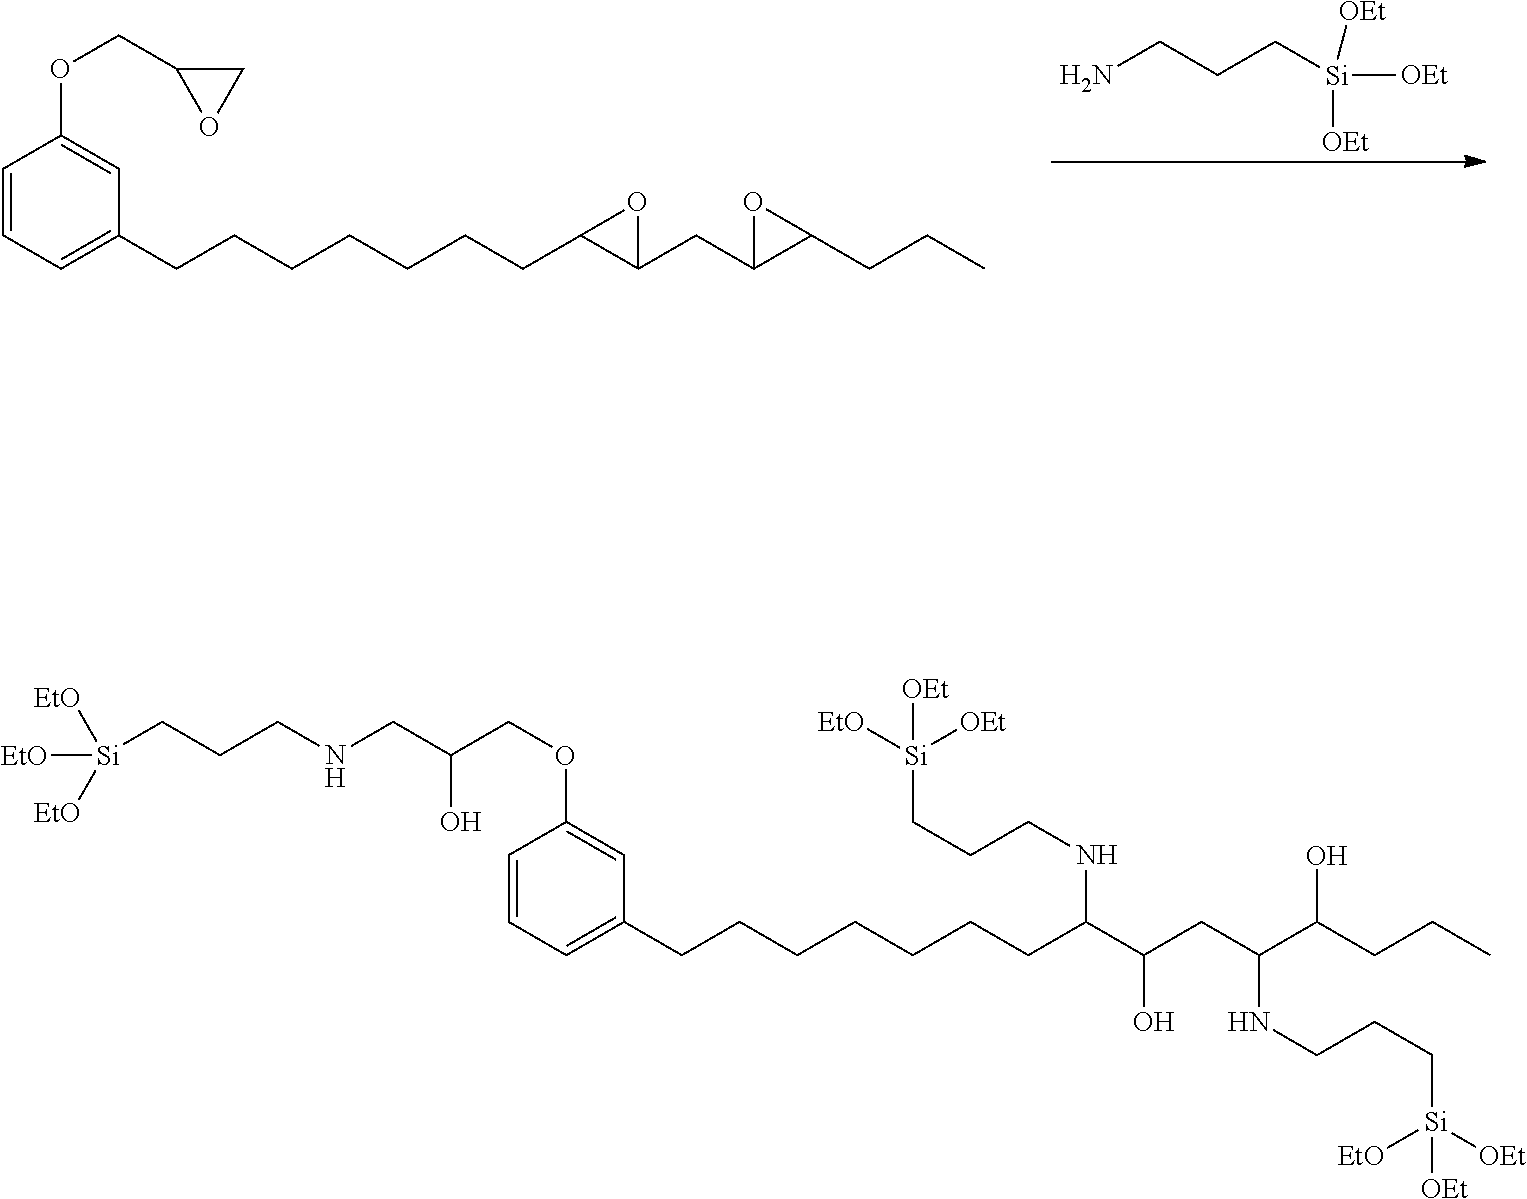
NCCC[Si]([OEt])([OEt])[OEt].C1=CC=C(CCCCCCCC2C(CC3C(CCC)O3)O2)C=C1OCC1CO1.C1=CC=C(CCCCCCCC(C(CC(C(CCC)O)NCCC[Si]([OEt])([EtO])[OEt])O)NCCC[Si]([EtO])([OEt])[OEt])C=C1OCC(CNCCC[Si]([EtO])([EtO])[EtO])O
